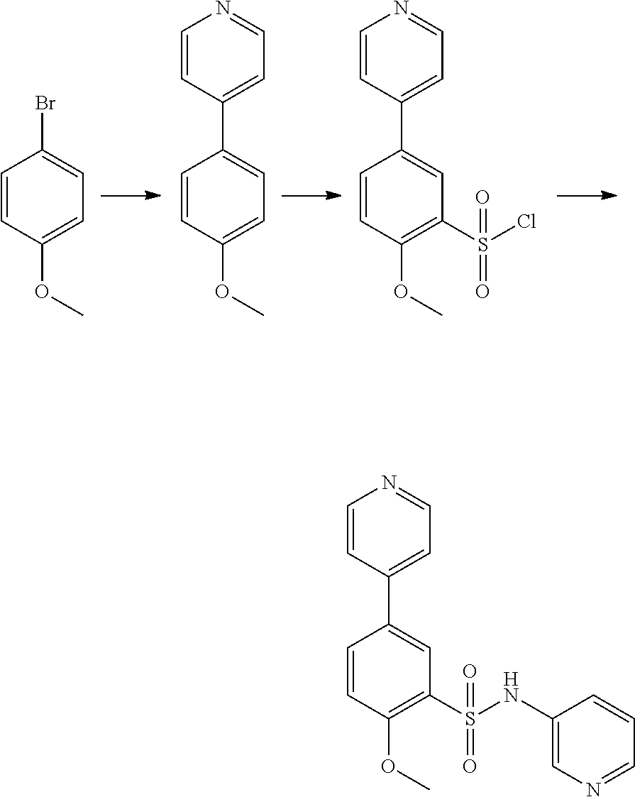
C1=CC(OC)=CC=C1Br.C1=CC(OC)=CC=C1C1=CC=NC=C1.C1=CC(OC)=C(S(Cl)(=O)=O)C=C1C1=CC=NC=C1.C1=CC(OC)=C(S(NC2=CN=CC=C2)(=O)=O)C=C1C1=CC=NC=C1
